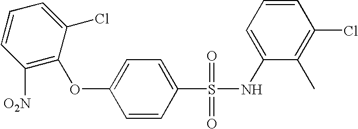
C1=CC([O2N])=C(OC2=CC=C(S(=O)(=O)NC3=CC=CC(Cl)=C3C)C=C2)C(Cl)=C1
